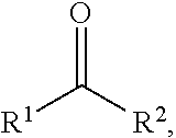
O=C([R2])[R1]
